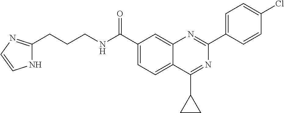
C1(C(NCCCC2=NC=CN2)=O)=CC=C2C(=C1)N=C(C1=CC=C(Cl)C=C1)N=C2C1CC1
